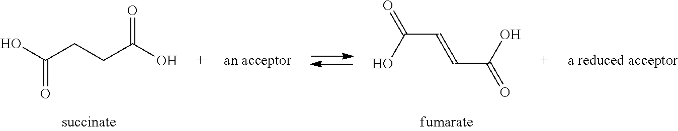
OC(=O)CCC(=O)O.OC(C=CC(O)=O)=O
